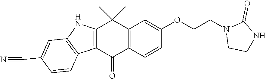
C12=C(C=CC(OCCN3CCNC3=O)=C1)C(=O)C1=C(C2(C)C)NC2=C1C=CC(C#N)=C2
